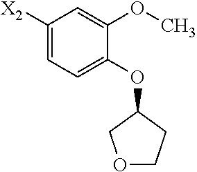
C1([X2])=CC=C(OC2COCC2)C(OC)=C1
